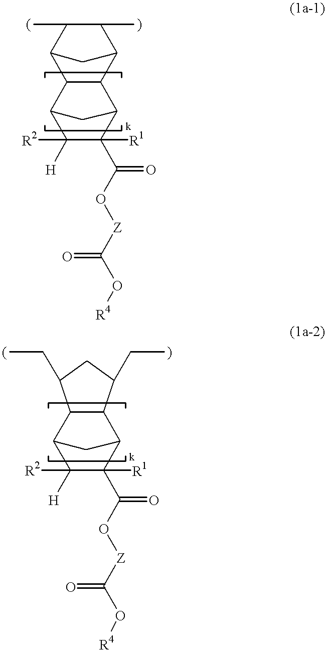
C12C3C(C(C(C)C1C)C2)C1C(C(O[Z]C(O[R4])=O)=O)([R1])C([H])([R2])C3C1.C12C(C3C(C(O[Z]C(O[R4])=O)=O)([R1])C([H])([R2])C1C3)C(CC)CC2CC
